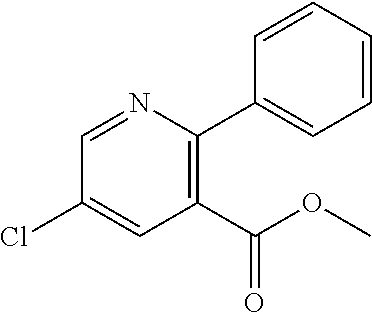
C1=NC(C2=CC=CC=C2)=C(C(OC)=O)C=C1Cl
